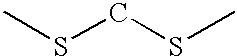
C(SC)SC
